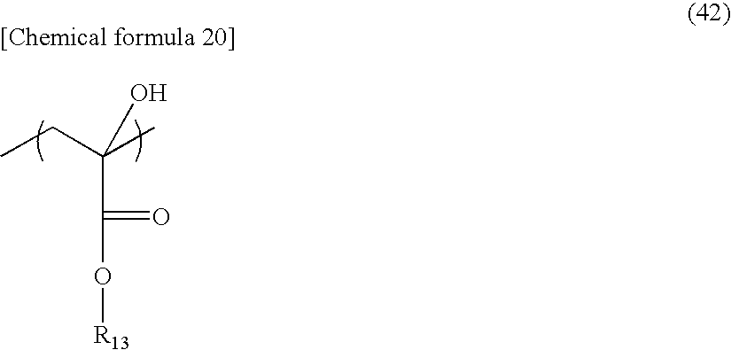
[R13]OC(C(CC)(C)O)=O
